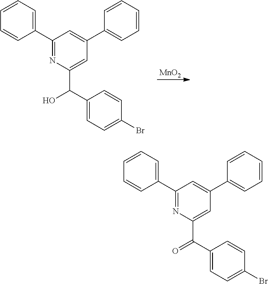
C1(C2=CC=CC=C2)=NC(C(C2=CC=C(Br)C=C2)O)=CC(C2=CC=CC=C2)=C1.[MnO2].C1(C2=CC=CC=C2)=NC(C(C2=CC=C(Br)C=C2)=O)=CC(C2=CC=CC=C2)=C1
